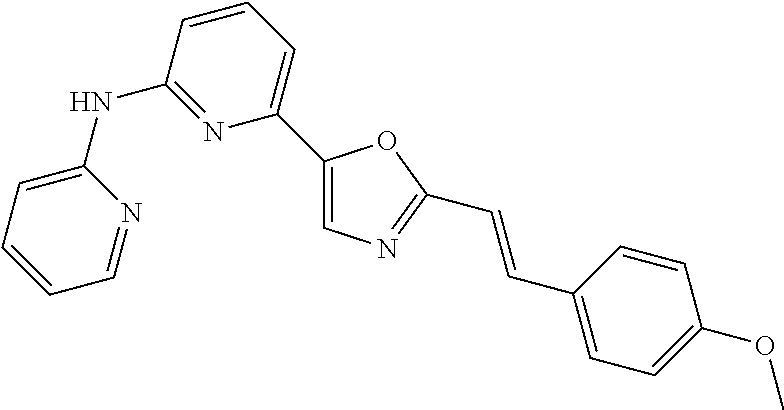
C1=CC=C(NC2=NC(C3=CN=C(C=CC4=CC=C(OC)C=C4)O3)=CC=C2)N=C1
